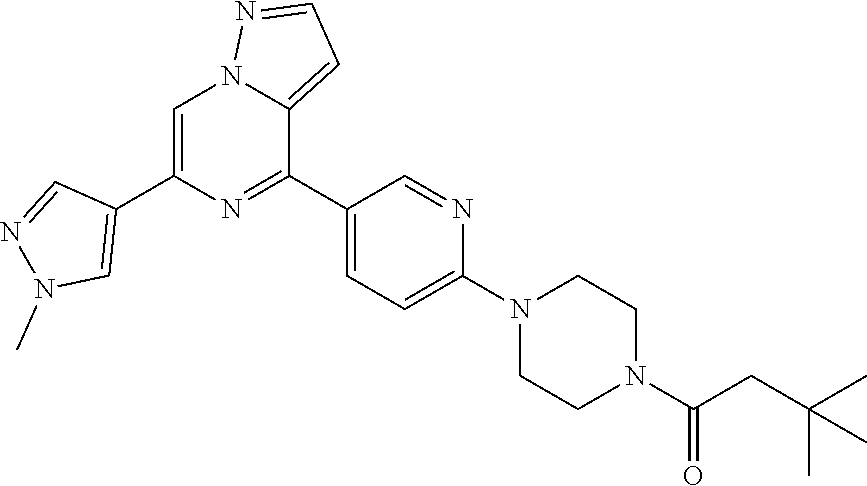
C1=C(C2=CN(C)N=C2)N=C(C2=CC=C(N3CCN(C(CC(C)(C)C)=O)CC3)N=C2)C2=CC=NN12
